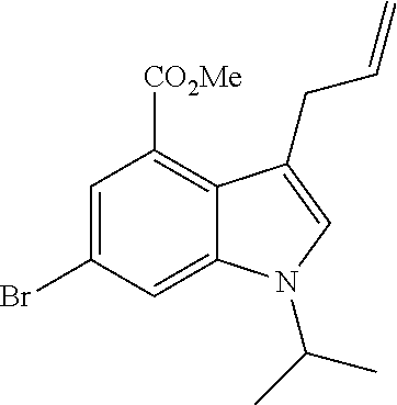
C1=C(Br)C=C2C(=C1[CO2Me])C(CC=C)=CN2C(C)C
